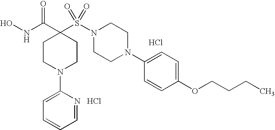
ONC(C1(S(N2CCN(C3=CC=C(OCCCC)C=C3)CC2)(=O)=O)CCN(C2=CC=CC=N2)CC1)=O.Cl.Cl
